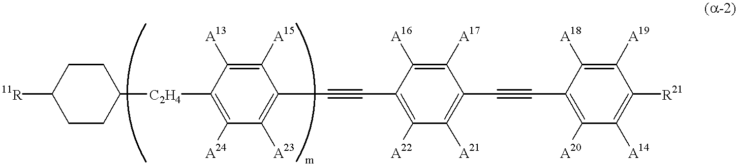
C1([A15])=C([A13])C([C2H4]C2CCC([11R])CC2)=C([A24])C([A23])=C1C#CC1=C([A22])C([A21])=C(C#CC2=C([A20])C([A14])=C([R21])C([A19])=C2[A18])C([A17])=C1[A16]
